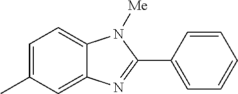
C1=C(C)C=C2C(=C1)N([Me])C(C1=CC=CC=C1)=N2
